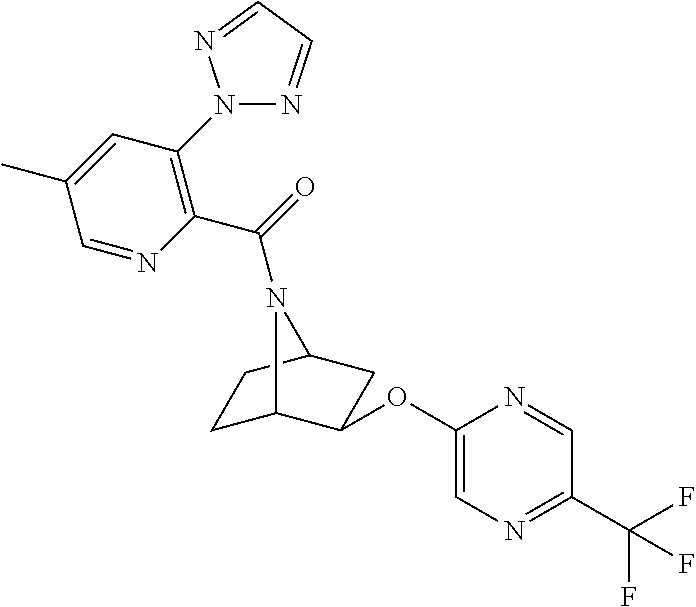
C1C2C(OC3=CN=C(C(F)(F)F)C=N3)CC(C1)N2C(=O)C1=C(N2N=CC=N2)C=C(C)C=N1
